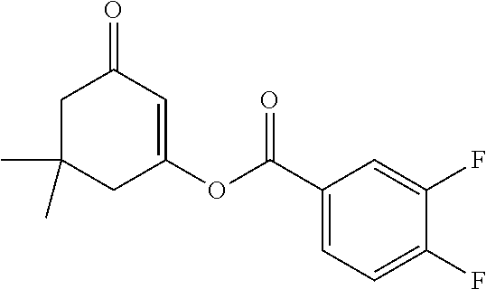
C1C(C)(C)CC(OC(C2=CC=C(F)C(F)=C2)=O)=CC1=O
